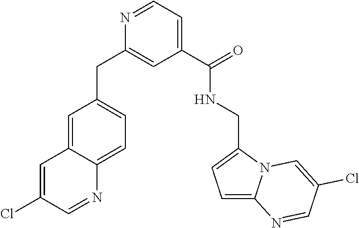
C1=NC(CC2=CC=C3C(=C2)C=C(Cl)C=N3)=CC(C(NCC2=CC=C3N2C=C(Cl)C=N3)=O)=C1
